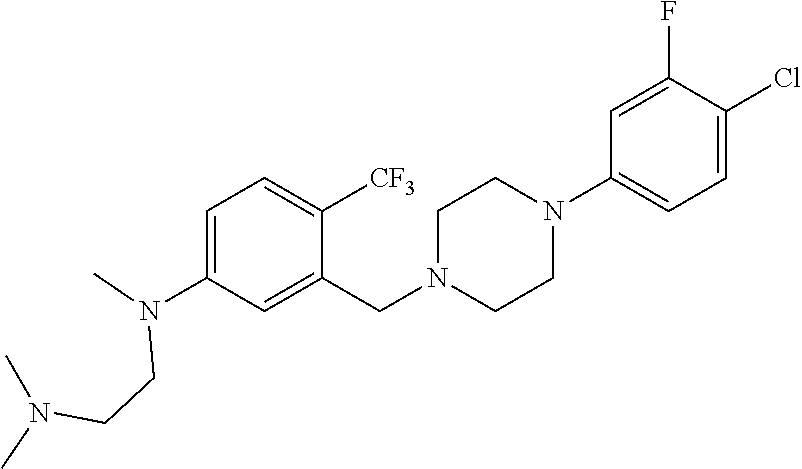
C1=C(N(C)CCN(C)C)C=C(CN2CCN(C3=CC=C(Cl)C(F)=C3)CC2)C([CF3])=C1
